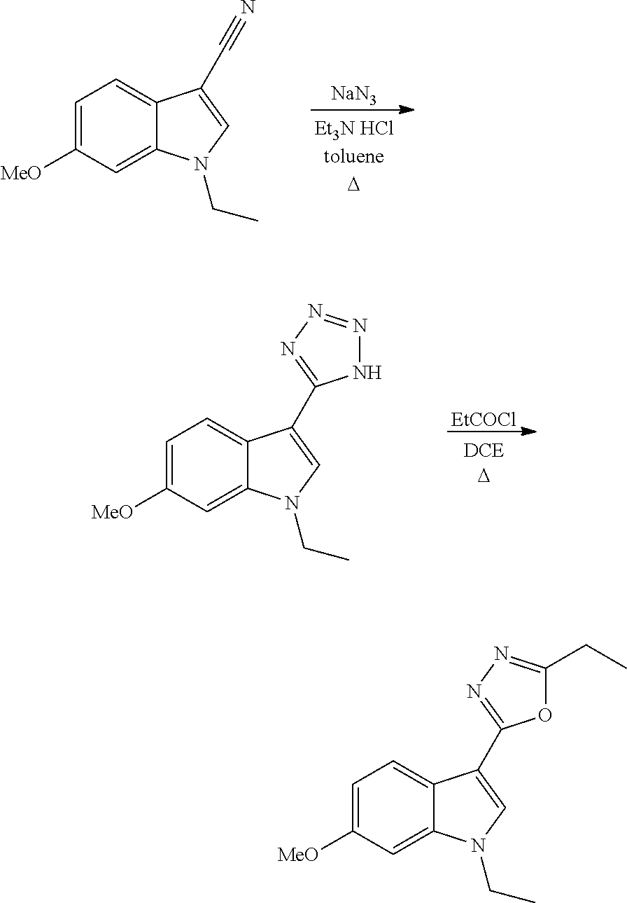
C1=C([MeO])C=C2C(=C1)C(C#N)=CN2CC.[NaN3].C1=C([MeO])C=C2C(=C1)C(C1=NN=NN1)=CN2CC.[EtCOCl].C1=C([MeO])C=C2C(=C1)C(C1=NN=C(CC)O1)=CN2CC
